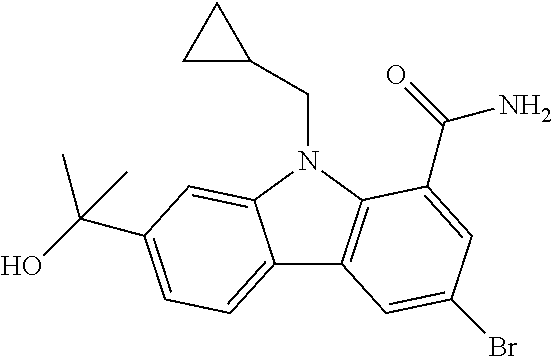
C12=CC=C(C(C)(C)O)C=C1N(CC1CC1)C1=C2C=C(Br)C=C1C(=O)N
